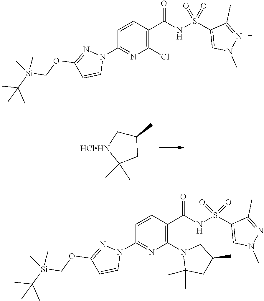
C1(C)(C)CC(C)C[HClHN]1.C1=CC(C(NS(C2=CN(C)N=C2C)(=O)=O)=O)=C(Cl)N=C1N1N=C(OC[Si](C(C)(C)C)(C)C)C=C1.C1=CC(C(NS(C2=CN(C)N=C2C)(=O)=O)=O)=C(N2C(C)(C)CC(C)C2)N=C1N1N=C(OC[Si](C(C)(C)C)(C)C)C=C1
